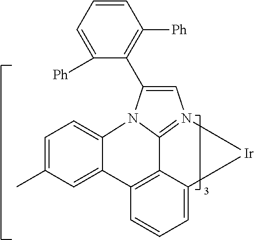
C1=C(C)C=C2C(=C1)N1C3=N(C=C1C1=C([Ph])C=CC=C1[Ph])[Ir]C1=CC=CC2=C13
